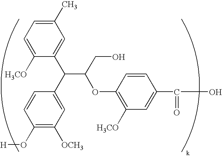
C1(O[H])=C([OCH3])C=C(C(C2=CC(C)=CC=C2[H3CO])C(OC2=C([H3CO])C=C(C(=O)O)C=C2)CO)C=C1
